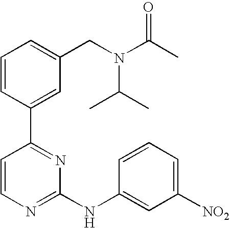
C1=CC(C2=NC(NC3=CC([NO2])=CC=C3)=NC=C2)=CC(CN(C(C)C)C(=O)C)=C1
